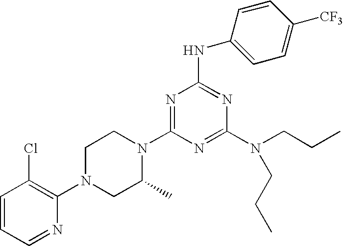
C1=CC=NC(N2CC(C)N(C3=NC(NC4=CC=C([CF3])C=C4)=NC(N(CCC)CCC)=N3)CC2)=C1Cl
